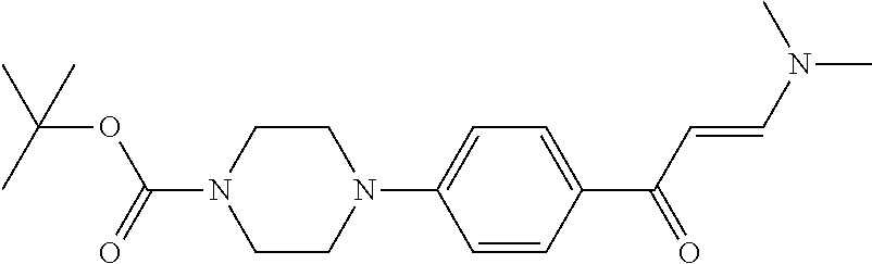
C1CN(C2=CC=C(C(C=CN(C)C)=O)C=C2)CCN1C(=O)OC(C)(C)C
